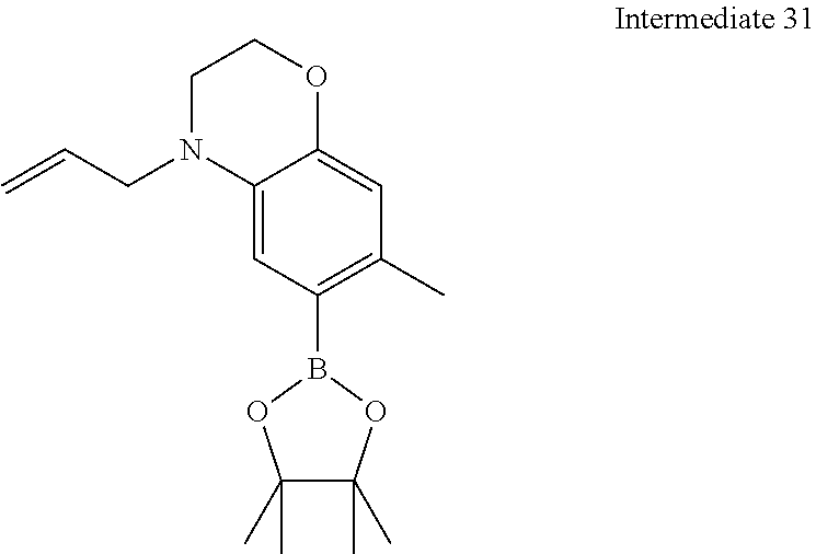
C12=CC(B3OC(C)(C)C(C)(C)O3)=C(C)C=C1OCCN2CC=C
